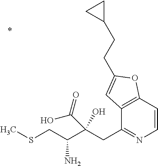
C12=C(C=CN=C1CC(C(CSC)N)(O)C(=O)O)OC(CCC1CC1)=C2
